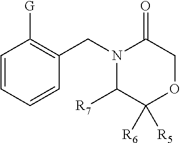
C1=CC=CC(CN2C([R7])C([R6])([R5])OCC2=O)=C1[G]
